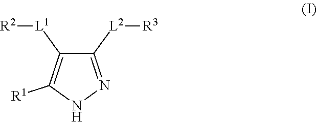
C1([L2][R3])=NNC([R1])=C1[L1][R2]
